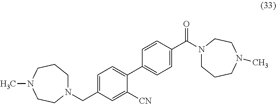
N1(CC2=CC=C(C3=CC=C(C(=O)N4CCCN(C)CC4)C=C3)C([CN])=C2)CCCN(C)CC1
